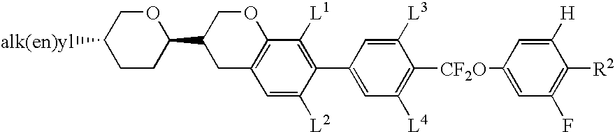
C1CC(C2CC3=C(OC2)C([L1])=C(C2=CC([L4])=C([CF2O]C4=CC(F)=C([R2])C([H])=C4)C([L3])=C2)C([L2])=C3)OCC1[alk(en)yl]
